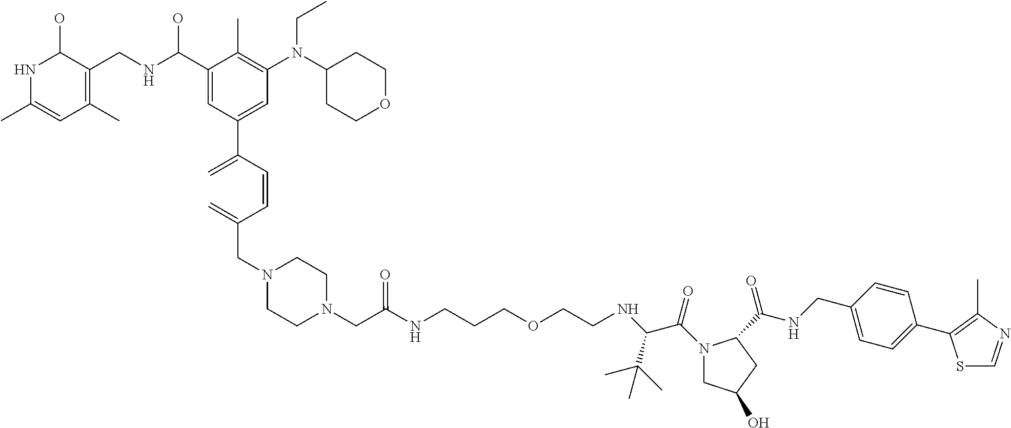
N1C(C)=CC(C)=C(CNC(C2=CC(C(=C)C=CC(=C)CN3CCN(CC(NCCCOCCNC(C(N4CC(O)CC4C(NCC4=CC=C(C5=C(C)N=CS5)C=C4)=O)=O)C(C)(C)C)=O)CC3)=CC(N(C3CCOCC3)CC)=C2C)O)C1O
